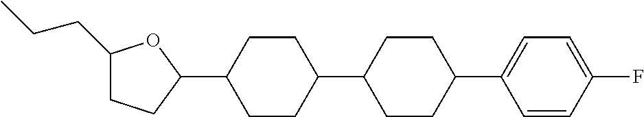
C1(CCC)CCC(C2CCC(C3CCC(C4=CC=C(F)C=C4)CC3)CC2)O1
